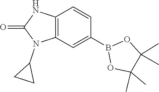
C12=C(C=C(B3OC(C)(C)C(C)(C)O3)C=C1)N(C1CC1)C(=O)N2
